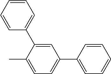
C1=C(C2=CC=CC=C2)C(C)=CC=C1C1=CC=CC=C1
